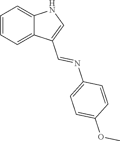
C1=CC=C2C(=C1)NC=C2C=NC1=CC=C(OC)C=C1
